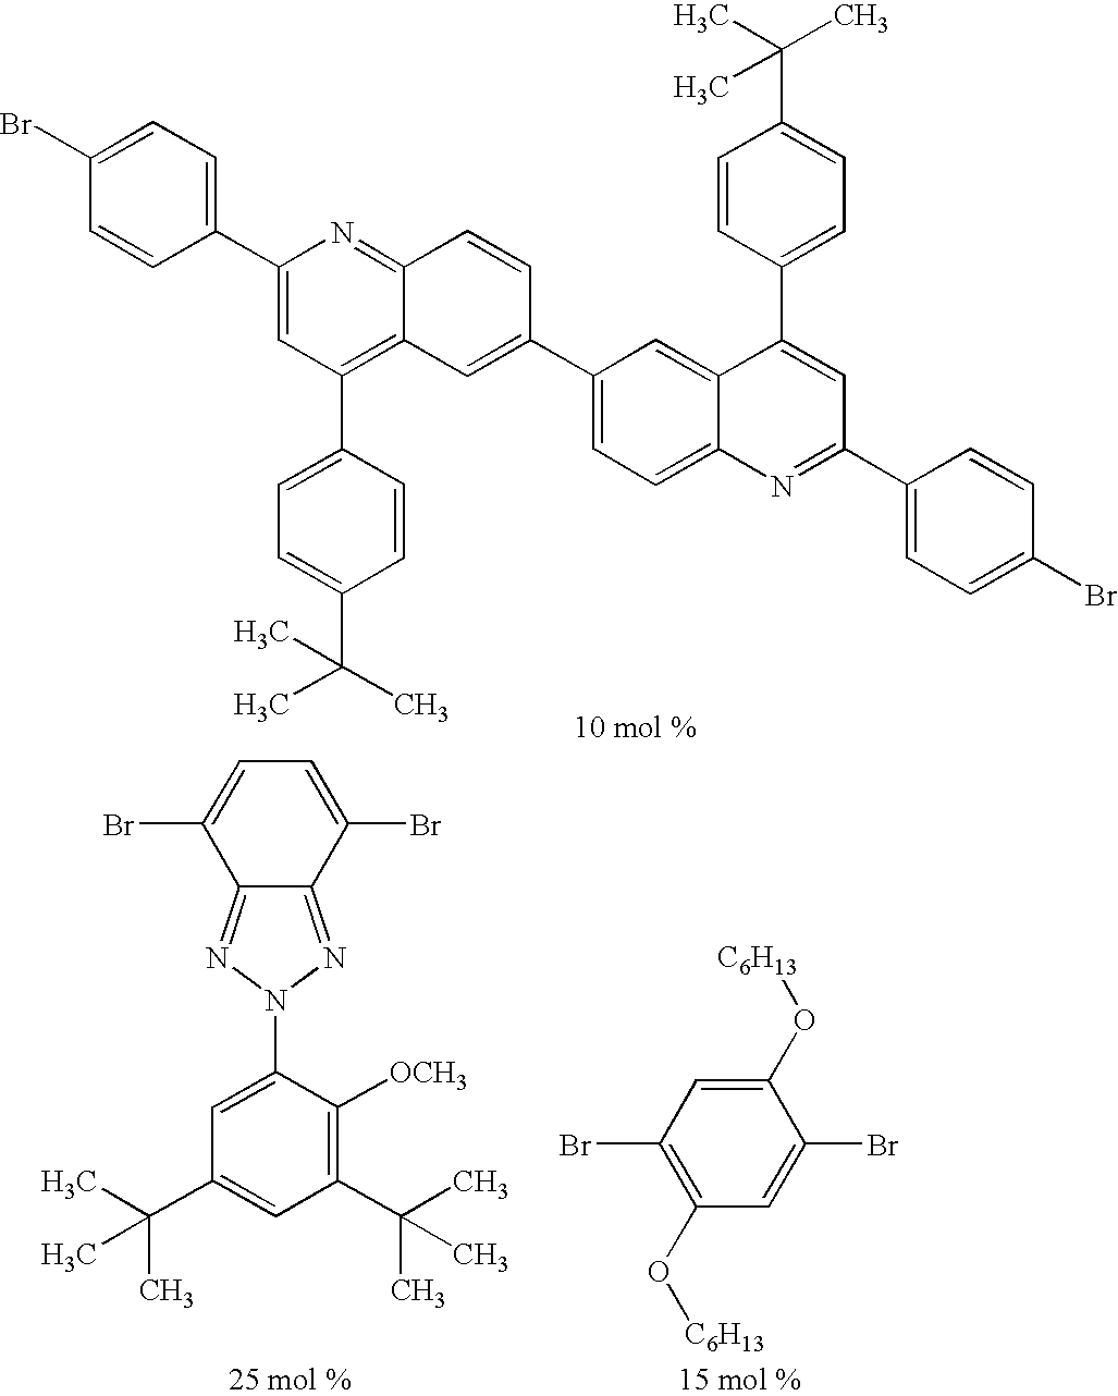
C1(Br)=CC=C(C2=CC(C3=CC=C(C(C)(C)C)C=C3)=C3C(=N2)C=CC(C2=CC=C4C(=C2)C(C2=CC=C(C(C)(C)C)C=C2)=CC(C2=CC=C(Br)C=C2)=N4)=C3)C=C1.C12=NN(C3=CC(C(C)(C)C)=CC(C(C)(C)C)=C3[OCH3])N=C1C(Br)=CC=C2Br.C1(O[C6H13])=C(Br)C=C(O[C6H13])C(Br)=C1
